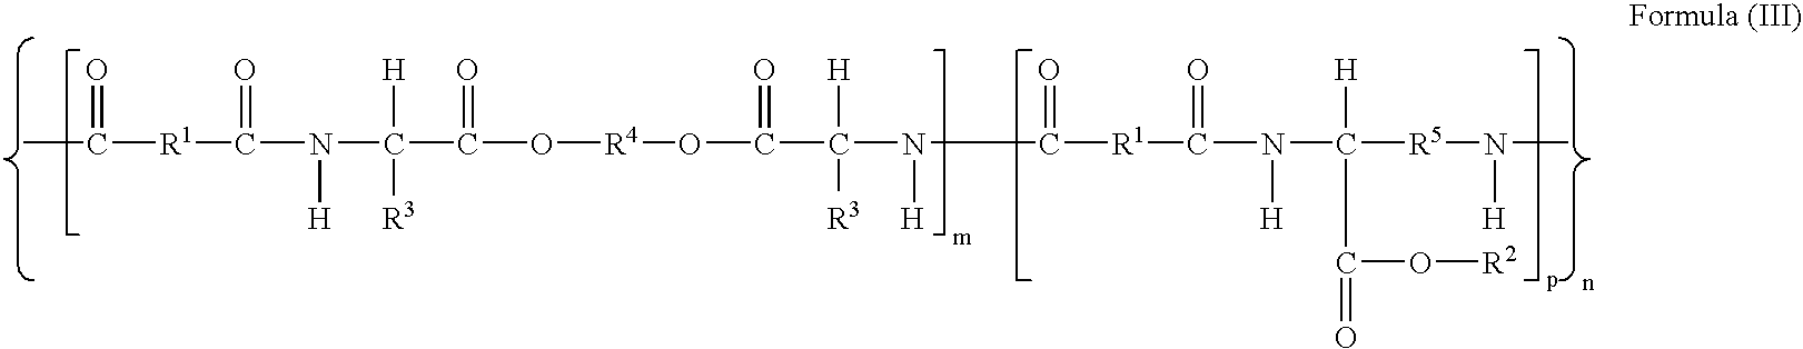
CC([R1]C(N([H])C(C(O[R4]OC(C(N(C([R1]C(N([H])C([R5]N([H])C)([H])C(=O)O[R2])=O)=O)[H])([R3])[H])=O)=O)([R3])[H])=O)=O
